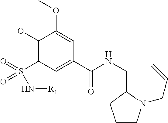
C1(OC)=C(S(=O)(=O)N[R1])C=C(C(NCC2N(CC=C)CCC2)=O)C=C1OC
